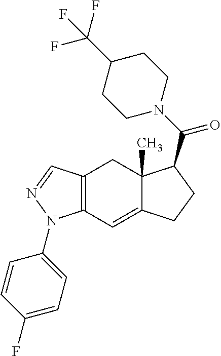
C12=C(C=C3C(C)(C1)C(C(N1CCC(C(F)(F)F)CC1)=O)CC3)N(C1=CC=C(F)C=C1)N=C2
